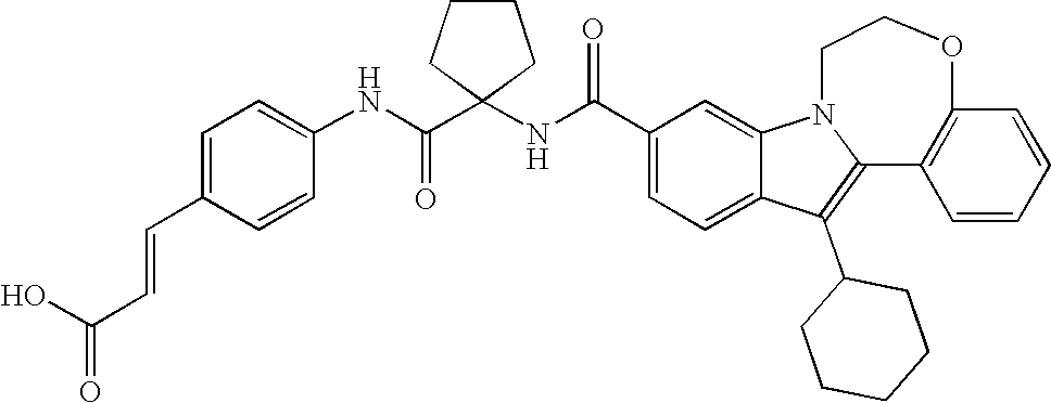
C1(C(NC2(C(NC3=CC=C(C=CC(=O)O)C=C3)=O)CCCC2)=O)=CC=C2C(=C1)N1CCOC3=C(C1=C2C1CCCCC1)C=CC=C3
